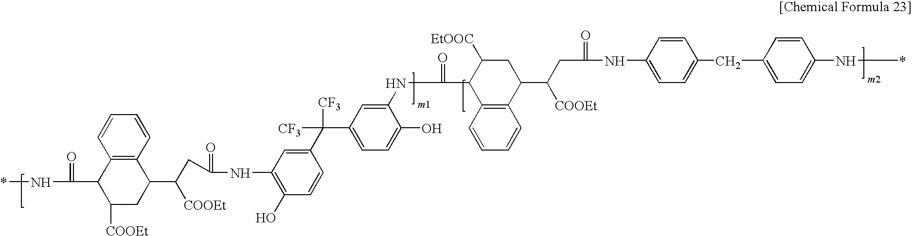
C1(CC2=CC=C(NC(=O)CC(C3CC([EtOOC])C(C(=O)NC4=CC(C(C5=CC(NC(=O)CC([COOEt])C6C7=C(C(C(=O)N*)C([COOEt])C6)C=CC=C7)=C(O)C=C5)([CF3])[CF3])=CC=C4O)C4=C3C=CC=C4)[COOEt])C=C2)=CC=C(N*)C=C1
